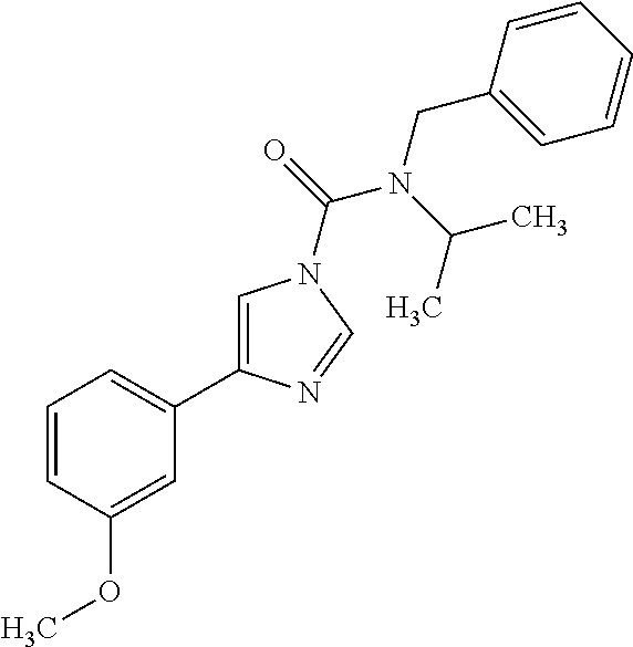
C1=CC(OC)=CC(C2=CN(C(=O)N(C(C)C)CC3=CC=CC=C3)C=N2)=C1
